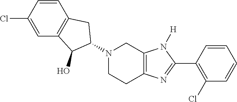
N1(C2C(O)C3=C(C=CC(Cl)=C3)C2)CCC2=C(C1)N([H])C(C1=C(Cl)C=CC=C1)=N2
